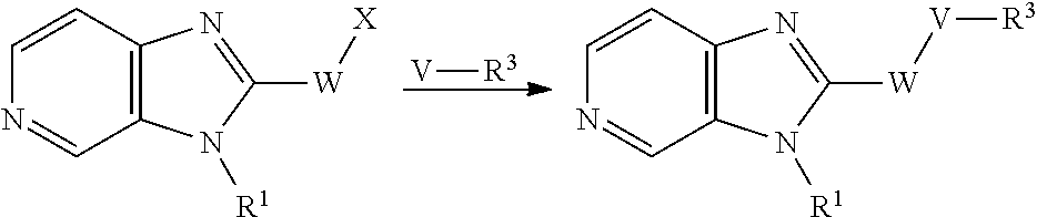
[V][R3].C1=CC2=C(C=N1)N([R1])C([W][V][R3])=N2.C1=CC2=C(C=N1)N([R1])C([W][X])=N2
